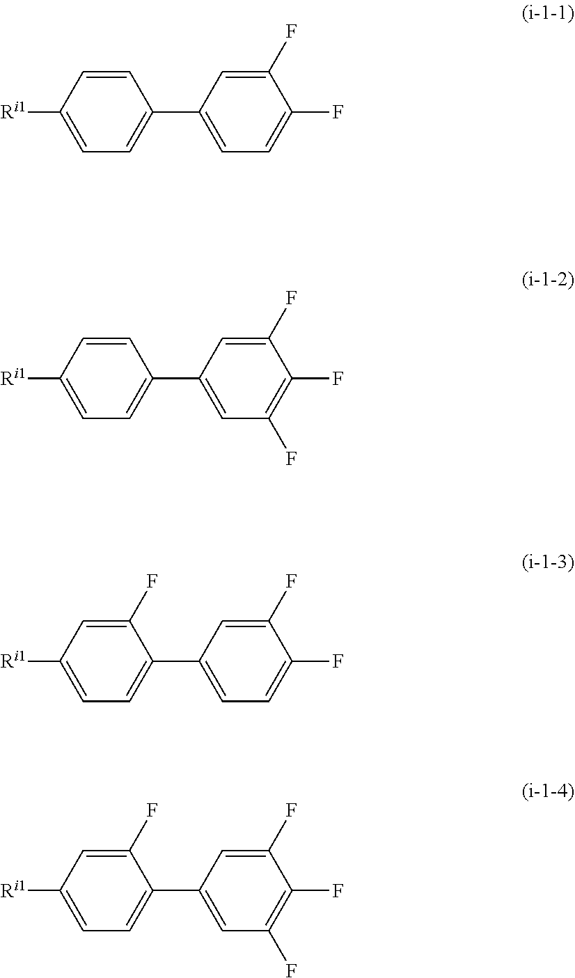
C1=CC([Ri1])=CC=C1C1=CC=C(F)C(F)=C1.C1=CC([Ri1])=CC=C1C1=CC(F)=C(F)C(F)=C1.C1(F)=CC([Ri1])=CC=C1C1=CC=C(F)C(F)=C1.C1(F)=CC([Ri1])=CC=C1C1=CC(F)=C(F)C(F)=C1
